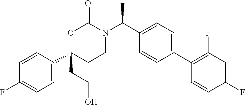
C1(C2=CC=C(F)C=C2)(CCO)CCN(C(C2=CC=C(C3=C(F)C=C(F)C=C3)C=C2)C)C(=O)O1
